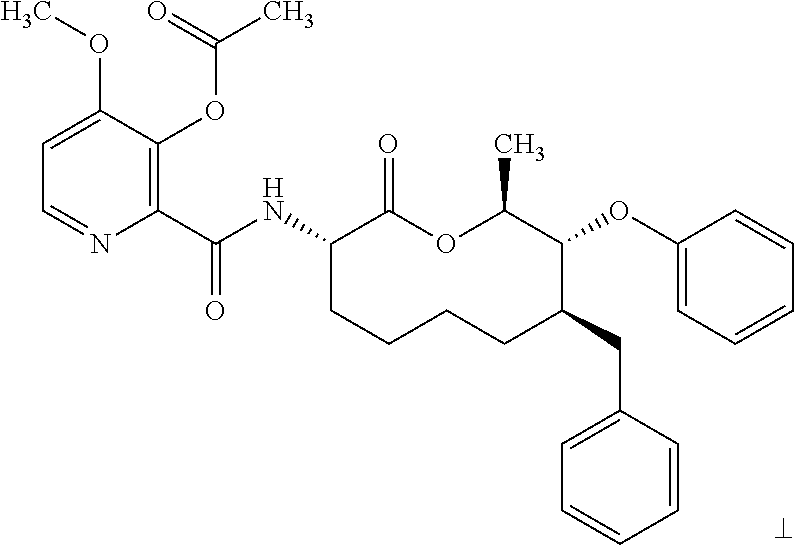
C1(C(NC2CCCCC(CC3=CC=CC=C3)C(OC3=CC=CC=C3)C(C)OC2=O)=O)=C(OC(C)=O)C(OC)=CC=N1
